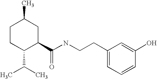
C1CC(C(C)C)C(C(NCCC2=CC=CC(O)=C2)=O)CC1C
